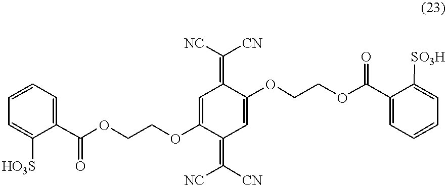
C1=C(OCCOC(C2=CC=CC=C2[HO3S])=O)C(=C([NC])[CN])C=C(OCCOC(C2=CC=CC=C2[SO3H])=O)C1=C([NC])[CN]
